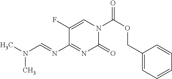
C1(F)=CN(C(OCC2=CC=CC=C2)=O)C(=O)N=C1N=CN(C)C
